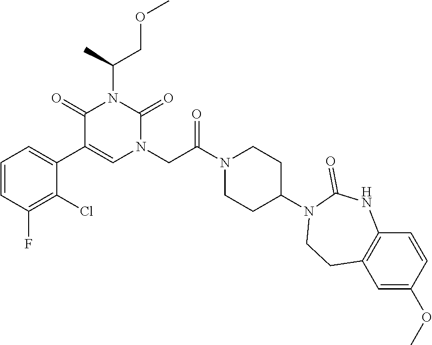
C1=CC(F)=C(Cl)C(C2=CN(CC(N3CCC(N4CCC5=C(NC4=O)C=CC(OC)=C5)CC3)=O)C(=O)N(C(COC)C)C2=O)=C1
